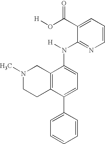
C12=C(C(C3=CC=CC=C3)=CC=C1N([H])C1=NC=CC=C1C(O[H])=O)CCN(C)C2
